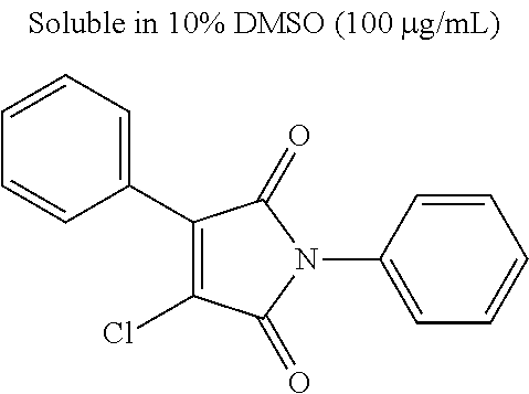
C1(C2=CC=CC=C2)=C(Cl)C(=O)N(C2=CC=CC=C2)C1=O
